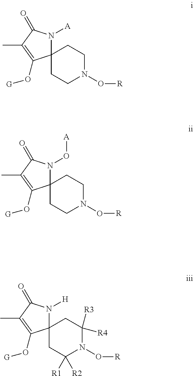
C12(CCN(O[R])CC1)N([A])C(=O)C(C)=C2O[G].C12(CCN(O[R])CC1)N(O[A])C(=O)C(C)=C2O[G].C12(CC([R1])([R2])N(O[R])C([R3])([R4])C1)N([H])C(=O)C(C)=C2O[G]
